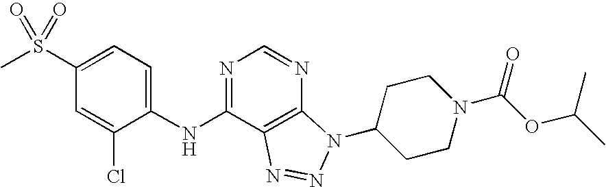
N1=C(NC2=CC=C(S(C)(=O)=O)C=C2Cl)C2=C(N=C1)N(C1CCN(C(OC(C)C)=O)CC1)N=N2
